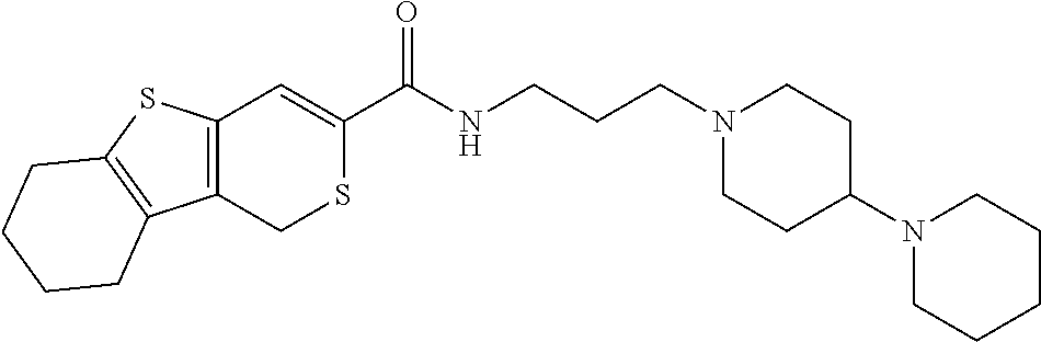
C12=C(CSC(C(NCCCN3CCC(N4CCCCC4)CC3)=O)=C1)C1=C(S2)CCCC1
